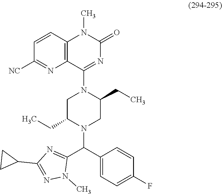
FC1=CC=C(C(C2=NC(C3CC3)=NN2C)N2C(CC)CN(C3=NC(=O)N(C)C4=C3N=C([NC])C=C4)C(CC)C2)C=C1
